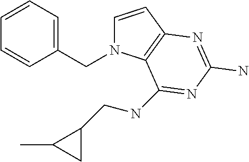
C1=CC2=C(N1CC1=CC=CC=C1)C(NCC1CC1C)=NC(N)=N2
